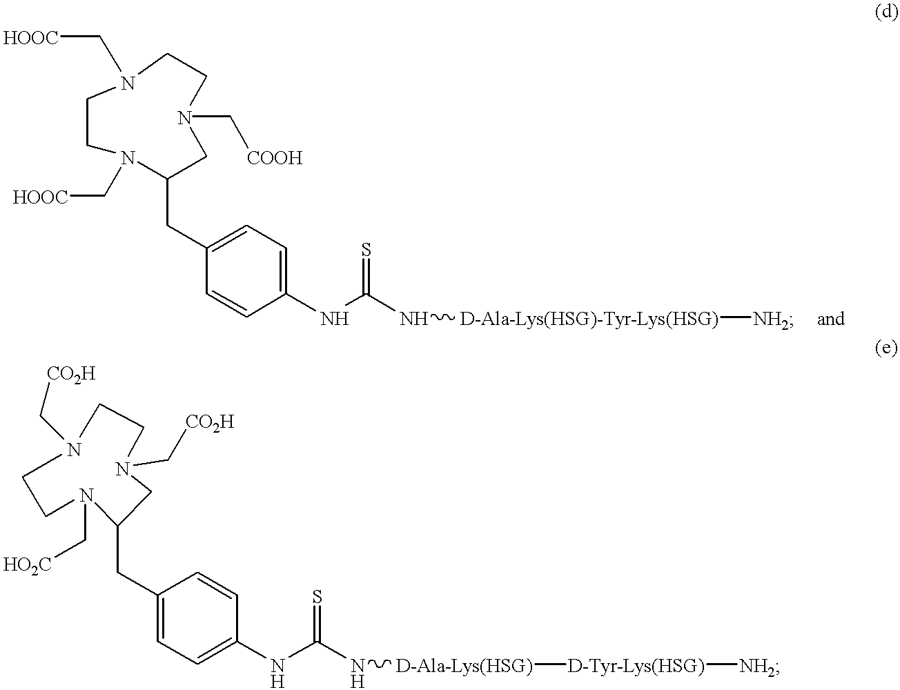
C1=CC(NC(N[D-Ala-Lys(HSG)-Tyr-Lys(HSG)][NH2])=S)=CC=C1CC1CN(C[COOH])CCN(C[HOOC])CCN1C[HOOC].C1(CC2CN(C[CO2H])CCN(C[CO2H])CCN2C[HO2C])=CC=C(NC(N[D-Ala-Lys(HSG)][D-Tyr-Lys(HSG)][NH2])=S)C=C1
